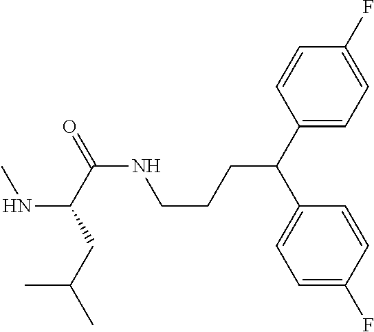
C1(C(C2=CC=C(F)C=C2)CCCNC(=O)C(NC)CC(C)C)=CC=C(F)C=C1
